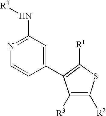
C1(N[R4])=NC=CC(C2=C([R1])SC([R2])=C2[R3])=C1
